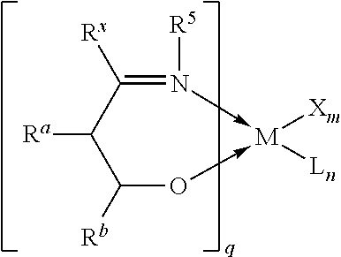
N1([R5])->[M]([Xm])([Ln])-OC([Rb])C([Ra])C=1[Rx]
